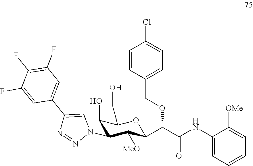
C1(O)C(N2C=C(C3=CC(F)=C(F)C(F)=C3)N=N2)C([MeO])C(C(C(NC2=CC=CC=C2[OMe])=O)OCC2=CC=C(Cl)C=C2)OC1CO
